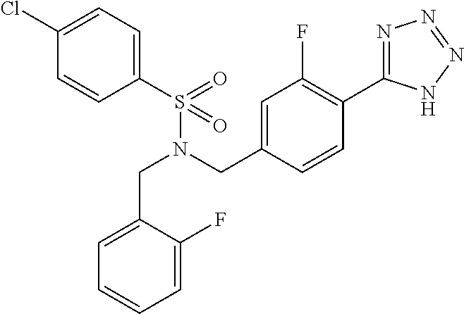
C(N(CC1=CC(F)=C(C2=NN=NN2)C=C1)S(C1=CC=C(Cl)C=C1)(=O)=O)C1=CC=CC=C1F
